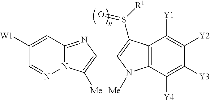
C1([W1])=CC2=NC(C3=C(S(=O)[R1])C4=C(C([Y4])=C([Y3])C([Y2])=C4[Y1])N3[Me])=C([Me])N2N=C1
